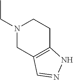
N1(CC)CCC2=C(C1)C=NN2
